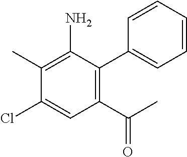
C1(C)=C(N)C(C2=CC=CC=C2)=C(C(C)=O)C=C1Cl
